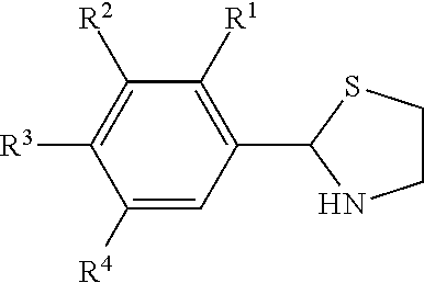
C1(C2NCCS2)=C([R1])C([R2])=C([R3])C([R4])=C1
